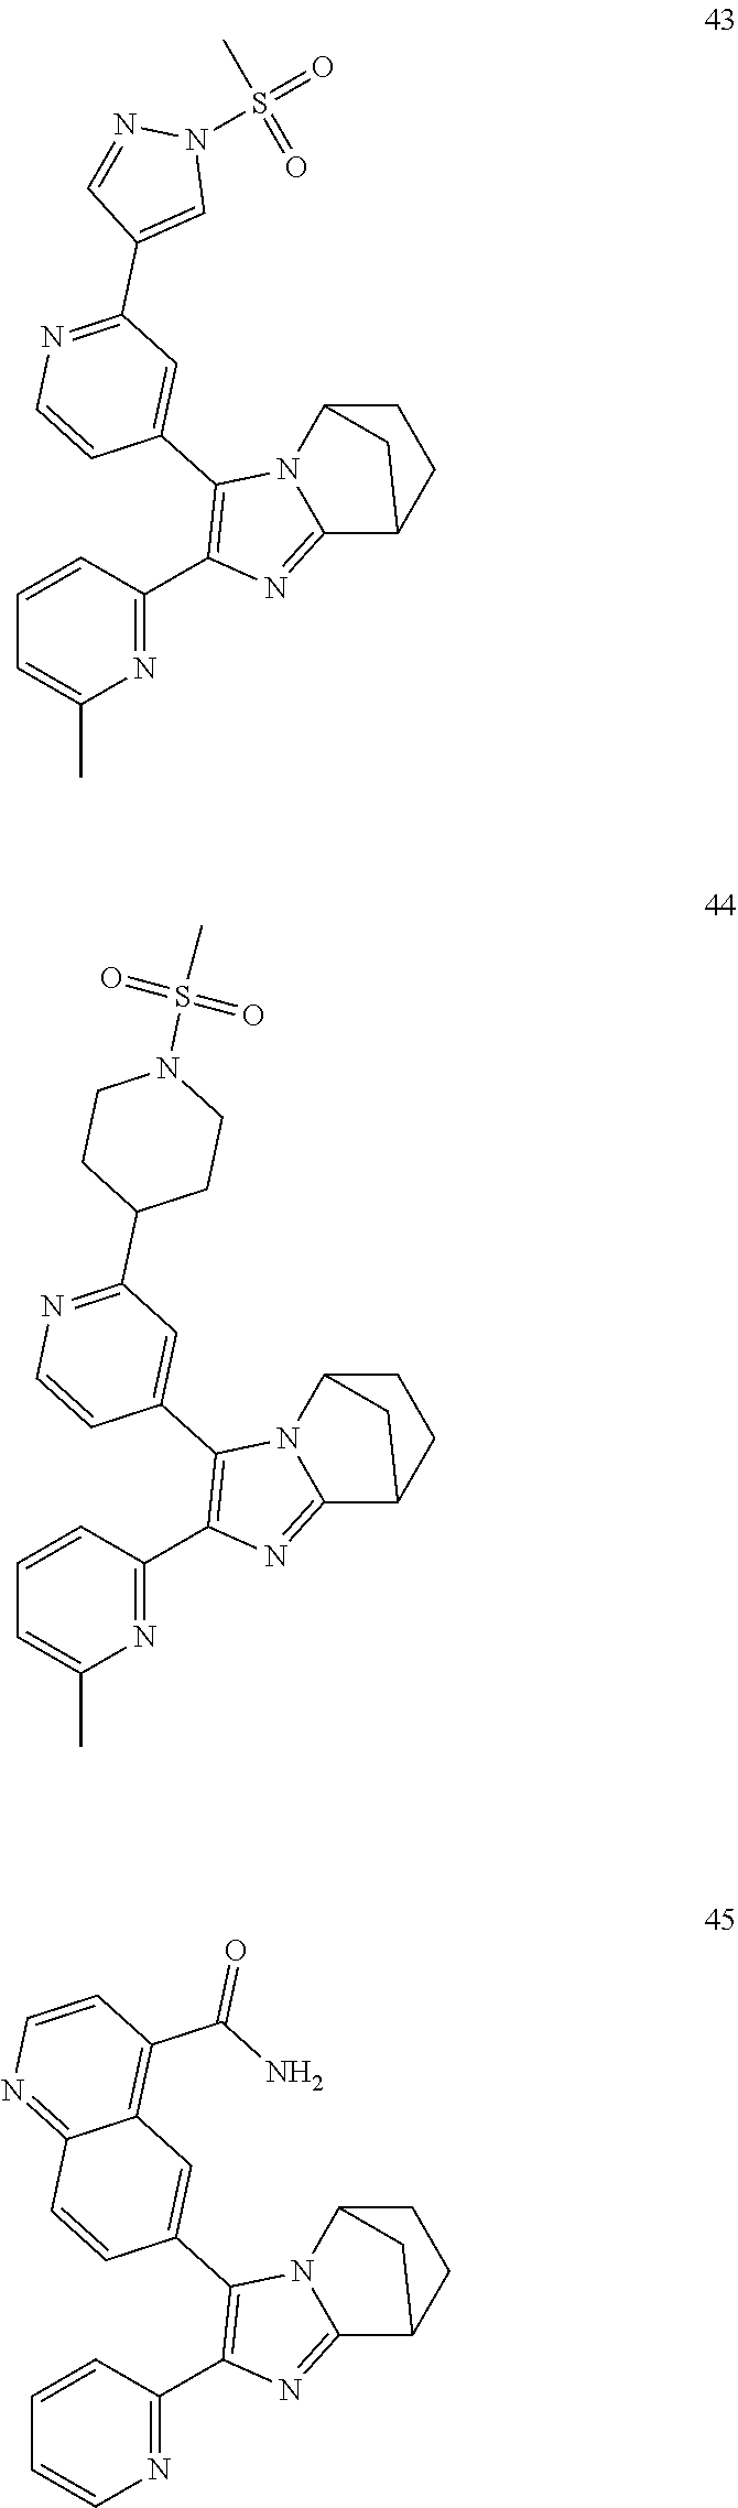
N1=C(C2=C(C3=CC(C4=CN(S(C)(=O)=O)N=C4)=NC=C3)N3C(=N2)C2CCC3C2)C=CC=C1C.N1=C(C2=C(C3=CC(C4CCN(S(=O)(=O)C)CC4)=NC=C3)N3C(=N2)C2CCC3C2)C=CC=C1C.N1=C(C2=C(C3=CC4=C(C(N)=O)C=CN=C4C=C3)N3C(=N2)C2CCC3C2)C=CC=C1
